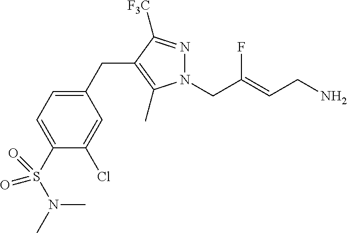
N1(CC(=CCN)F)N=C([F3C])C(CC2=CC=C(S(=O)(N(C)C)=O)C(Cl)=C2)=C1C
